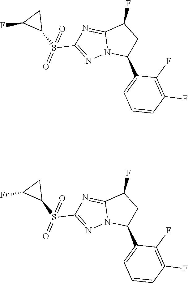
C12=NC(S(=O)(C3CC3F)=O)=NN1C(C1=CC=CC(F)=C1F)CC2F.C12=NC(S(=O)(C3CC3F)=O)=NN1C(C1=CC=CC(F)=C1F)CC2F
